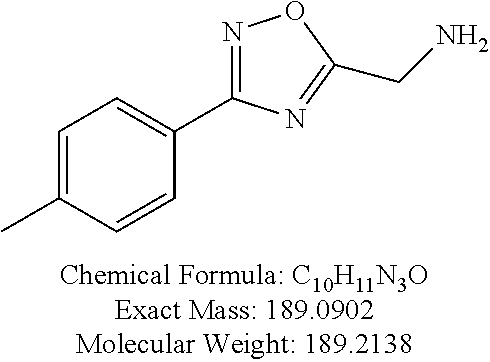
C1=C(C)C=CC(C2=NOC(CN)=N2)=C1
